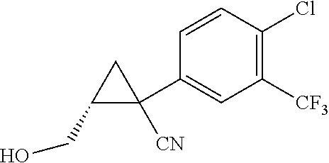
C1(CO)C(C2=CC([CF3])=C(Cl)C=C2)([CN])C1
